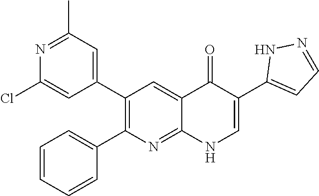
N1=C(C)C=C(C2=C(C3=CC=CC=C3)N=C3C(=C2)C(=O)C(C2=CC=NN2)=CN3)C=C1Cl
